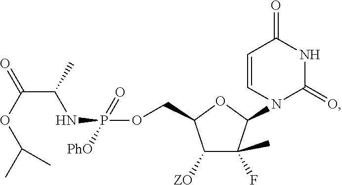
C1([ZO])C(F)(C)C(N2C(=O)NC(=O)C=C2)OC1COP(NC(C(OC(C)C)=O)C)(=O)[PhO]
